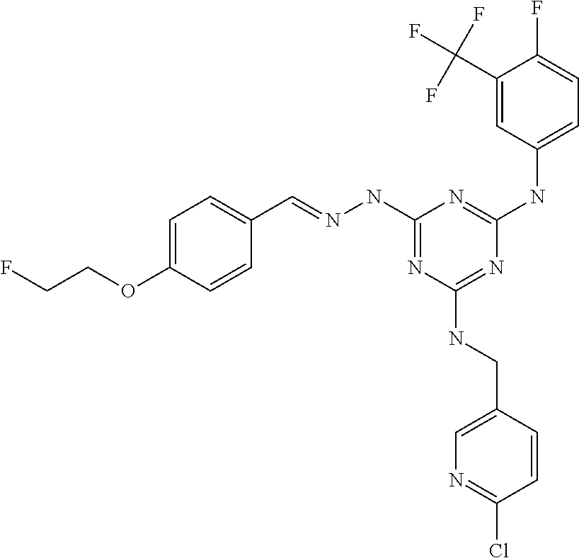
C1=C(OCCF)C=CC(C=NNC2=NC(NCC3=CN=C(Cl)C=C3)=NC(NC3=CC=C(F)C(C(F)(F)F)=C3)=N2)=C1
